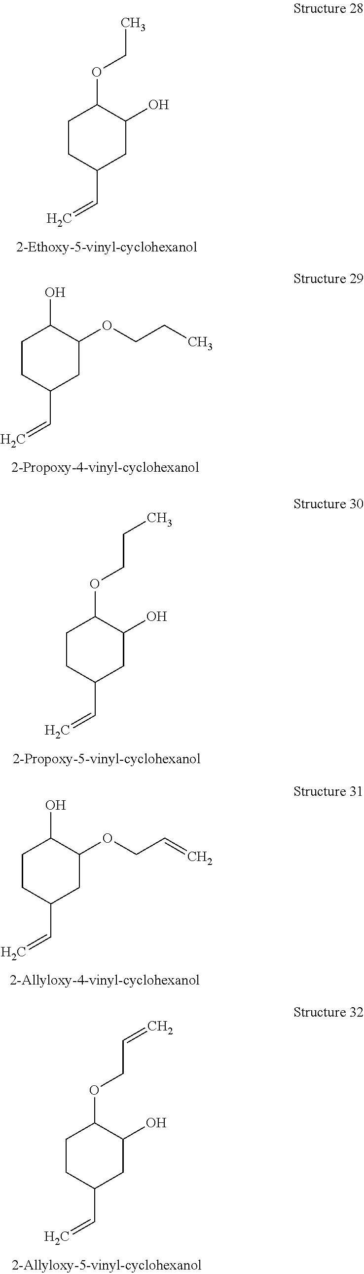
C1CC(C=C)CC(O)C1OCC.C1CC(C=C)CC(OCCC)C1O.C1CC(C=C)CC(O)C1OCCC.C1CC(C=C)CC(OCC=C)C1O.C1CC(C=C)CC(O)C1OCC=C
